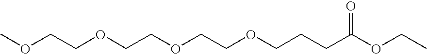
COCCOCCOCCOCCCC(OCC)=O
